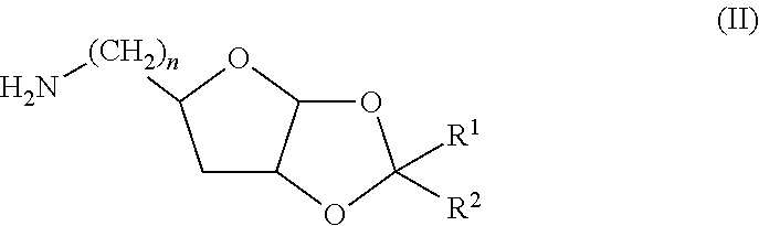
C1C2C(OC1[(CH2)n]N)OC([R1])([R2])O2
